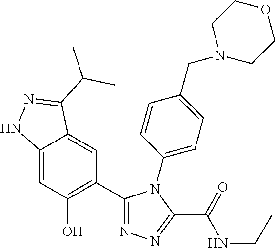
C12=CC(O)=C(C3=NN=C(C(=O)NCC)N3C3=CC=C(CN4CCOCC4)C=C3)C=C1C(C(C)C)=NN2
